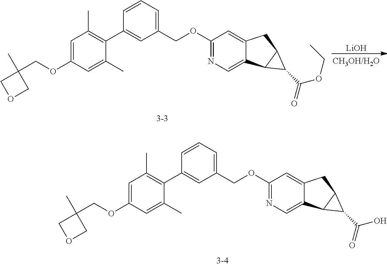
C1(COC2=CC(C)=C(C3=CC(COC4=NC=C5C(=C4)CC4C5C4C(=O)OCC)=CC=C3)C(C)=C2)(C)COC1.[LiOH].C1(COC2=CC(C)=C(C3=CC(COC4=NC=C5C(=C4)CC4C5C4C(=O)O)=CC=C3)C(C)=C2)(C)COC1
